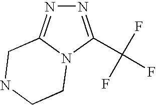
N1=C(C(F)(F)F)N2C(=N1)CNCC2
